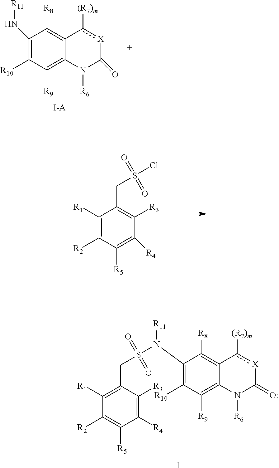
C1([R1])=C(CS(N(C2=C([R10])C([R9])=C3C(=C2[R8])c([(R7)m])[X]C(=O)N3[R6])[R11])(=O)=O)C([R3])=C([R4])C([R5])=C1[R2].I.C1(N[R11])=C([R10])C([R9])=C2C(=C1[R8])c([(R7)m])[X]C(=O)N2[R6].[I-A].C1([R1])=C([R2])C([R5])=C([R4])C([R3])=C1CS(=O)(=O)Cl
